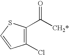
C1(Cl)=C(C([CH2*])=O)SC=C1
